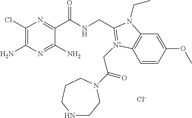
C1(Cl)=C(N)N=C(N)C(C(NCC2=[N+](CC(=O)N3CCNCCC3)C3=C(C=C(OC)C=C3)N2CC)=O)=N1.[Cl-]
